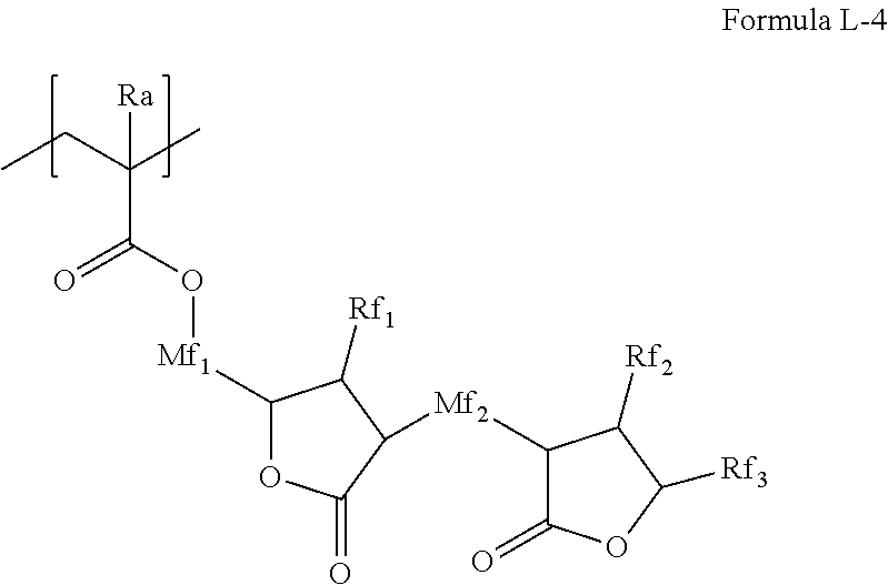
CCC(C)(C(O[Mf1]C1OC(=O)C([Mf2]C2C(=O)OC([Rf3])C2[Rf2])C1[Rf1])=O)[Ra]
